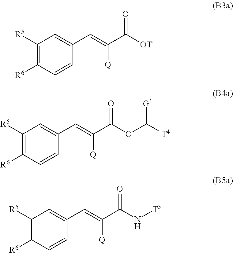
C1([R5])=C([R6])C=CC(C=C(C([OT4])=O)[Q])=C1.C1([R5])=C([R6])C=CC(C=C(C(OC([T4])[G1])=O)[Q])=C1.C1([R5])=C([R6])C=CC(C=C(C(N[T5])=O)[Q])=C1
